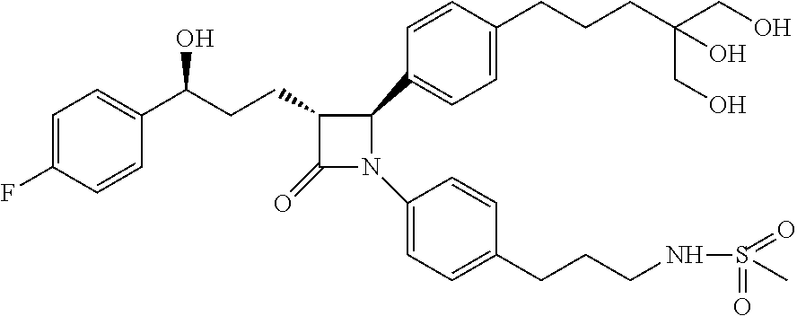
C1=C(F)C=CC(C(CCC2C(=O)N(C3=CC=C(CCCNS(=O)(C)=O)C=C3)C2C2=CC=C(CCCC(CO)(CO)O)C=C2)O)=C1
